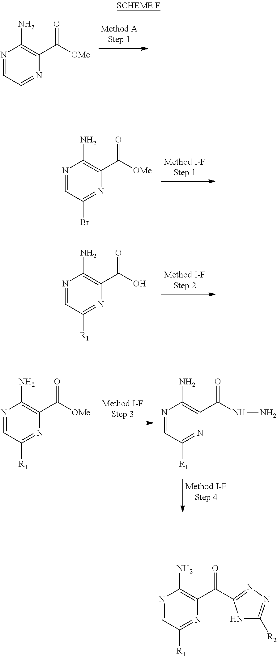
N1=CC=NC(C([OMe])=O)=C1N.N1=CC(Br)=NC(C([OMe])=O)=C1N.N1=CC([R1])=NC(C(O)=O)=C1N.N1=CC([R1])=NC(C(NN)=O)=C1N.N1=CC([R1])=NC(C([OMe])=O)=C1N.N1=CC([R1])=NC(C(=O)C2=NN=C([R2])N2)=C1N
